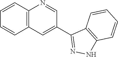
C1=CC2=C(C=C1)C=C(C1=NNC3=C1C=CC=C3)C=N2
